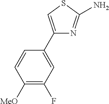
C1([MeO])=C(F)C=C(C2=CSC(N)=N2)C=C1
